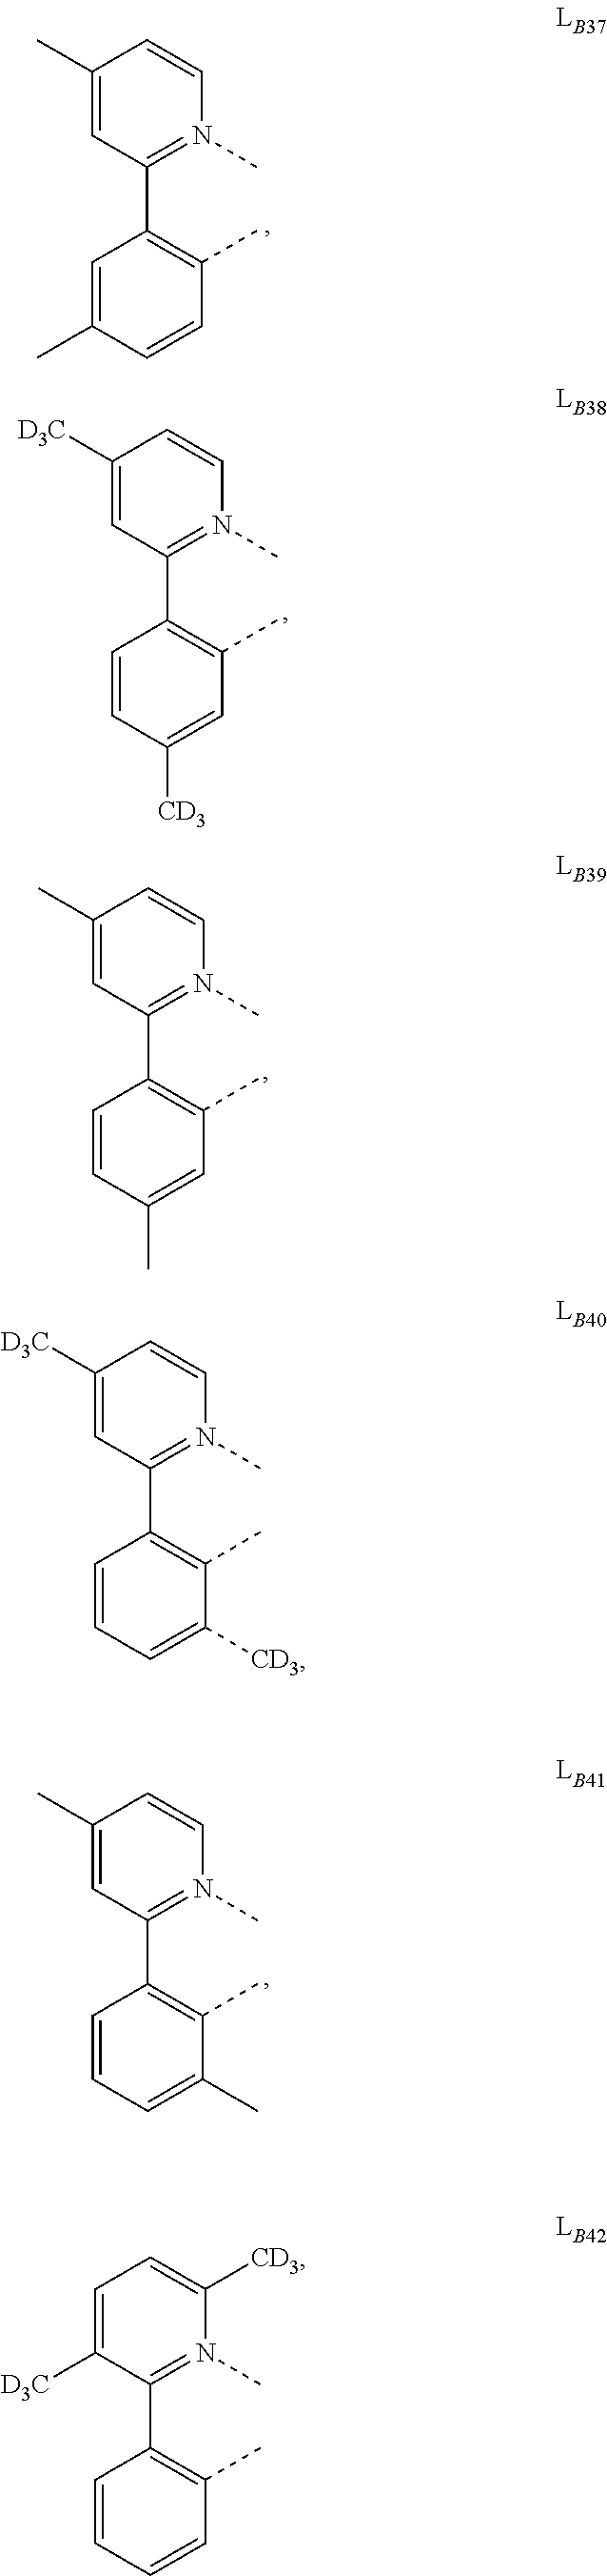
C1(C)=CC(C2=C(C)C=CC(C)=C2)=N(C)C=C1.C1([D3C])=CC(C2=C(C)C([CD3])=CC=C2)=N(C)C=C1.C1(C)=CC(C2=C(C)C(C)=CC=C2)=N(C)C=C1.C1=C([D3C])C(C2=C(C)C=CC=C2)=N(C)C([CD3])=C1.C1([D3C])=CC(C2=C(C)C=C([CD3])C=C2)=N(C)C=C1.C1(C)=CC(C2=C(C)C=C(C)C=C2)=N(C)C=C1
